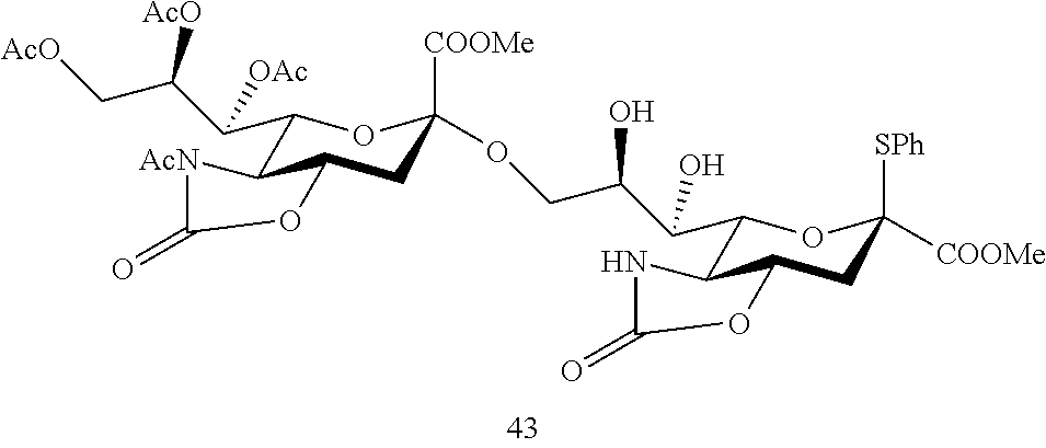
C1(C(C(C[AcO])[AcO])[OAc])C2C(CC([COOMe])(OCC(C(C3C4C(CC([COOMe])([SPh])O3)OC(=O)N4)O)O)O1)OC(=O)[AcN]2
